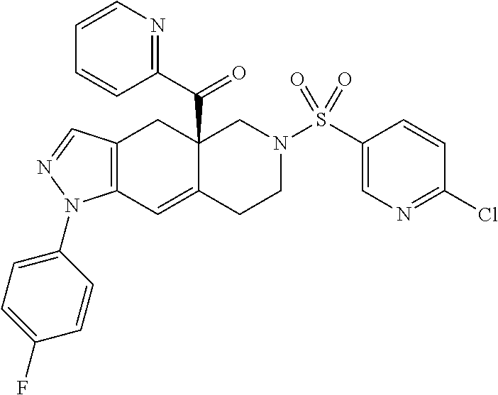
C12=C(C=C3C(C(C4=NC=CC=C4)=O)(C1)CN(S(C1=CN=C(Cl)C=C1)(=O)=O)CC3)N(C1=CC=C(F)C=C1)N=C2
